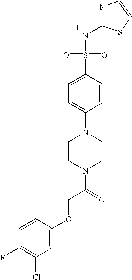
C1(NS(=O)(=O)C2=CC=C(N3CCN(C(COC4=CC(Cl)=C(F)C=C4)=O)CC3)C=C2)=NC=CS1.[H]
